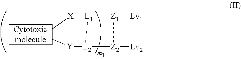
[L2]1([Y]C)[Z2]([Lv2])[Z1]([Lv1])[L1]1[X]C
